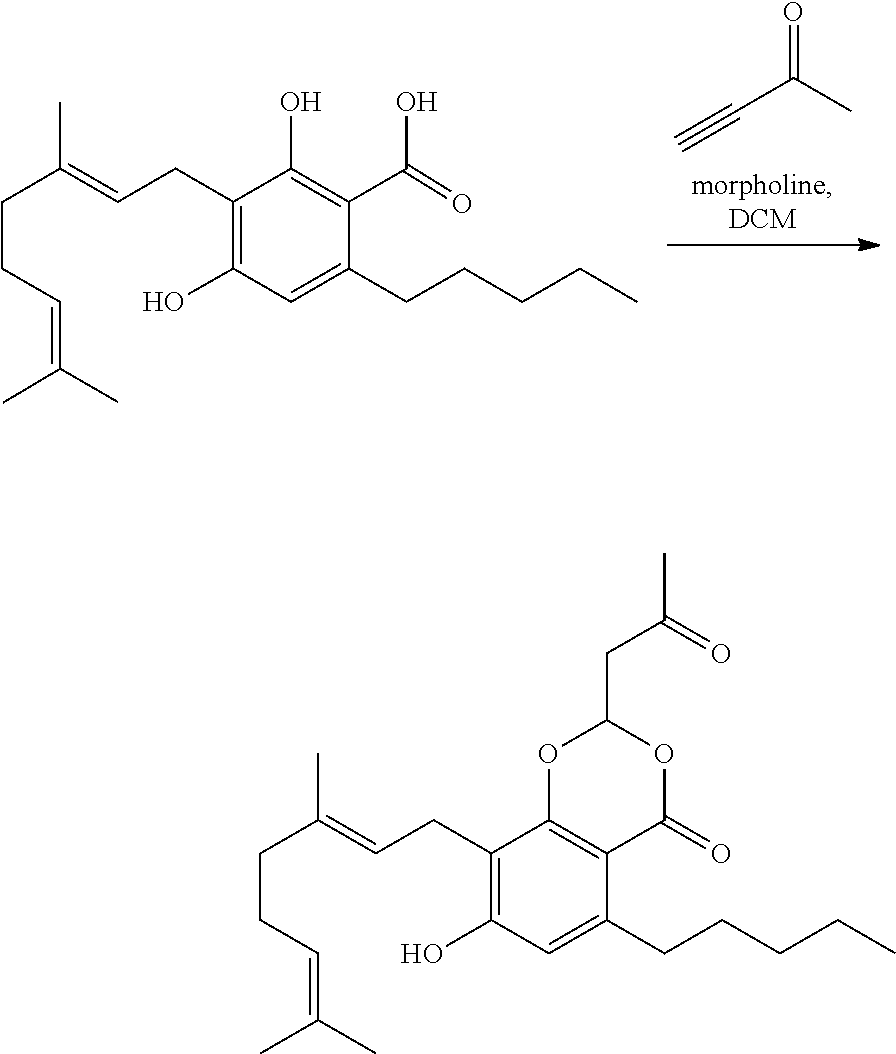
C#CC(=O)C.OC1=C(C(O)=O)C(CCCCC)=CC(O)=C1CC=C(C)CCC=C(C)C.C(C1OC2=C(C(=O)O1)C(CCCCC)=CC(O)=C2CC=C(C)CCC=C(C)C)C(C)=O
